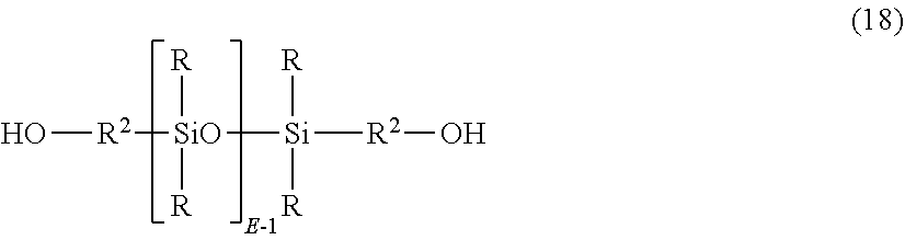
O[R2][SiO]([R])([R])[Si]([R])([R])[R2]O
